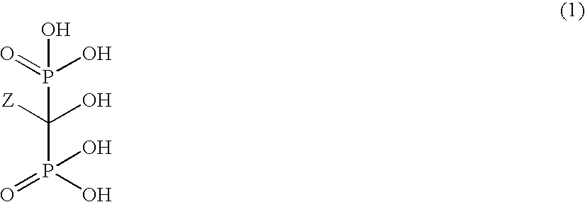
OP(O)(=O)C(O)(P(O)(=O)O)[Z]
